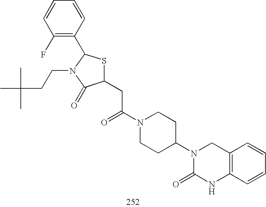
C1(CC(N2CCC(N3C(=O)NC4=C(C3)C=CC=C4)CC2)=O)SC(C2=C(F)C=CC=C2)N(CCC(C)(C)C)C1=O
